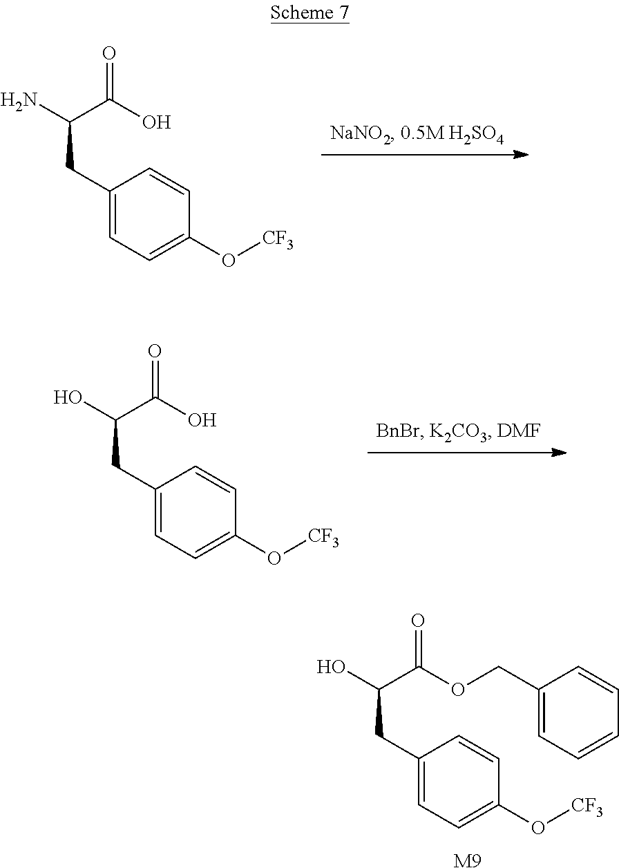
C1(CC(C(O)=O)N)=CC=C(O[CF3])C=C1.C1(CC(C(O)=O)O)=CC=C(O[CF3])C=C1.C1(CC(C(OCC2=CC=CC=C2)=O)O)=CC=C(O[CF3])C=C1.[M9]
